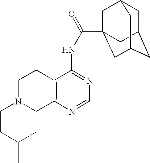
C1N(CCC(C)C)CC2=C(C1)C(NC(=O)C13CC4CC(CC(C1)C4)C3)=NC=N2
